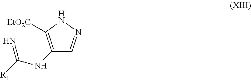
C1(NC(=N)[R1])=C([EtO2C])NN=C1
